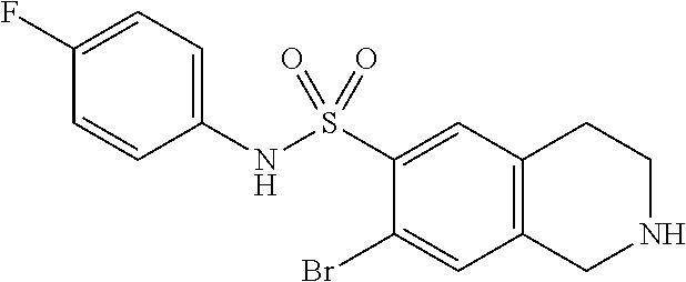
C1(NS(C2=CC3=C(C=C2Br)CNCC3)(=O)=O)=CC=C(F)C=C1
